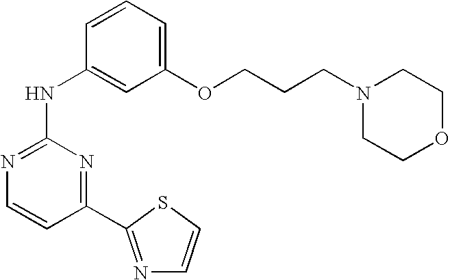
N1=C(NC2=CC(OCCCN3CCOCC3)=CC=C2)N=C(C2=NC=CS2)C=C1
